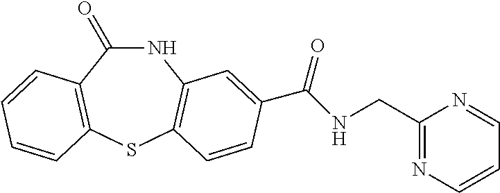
N1C(=O)C2=C(SC3=C1C=C(C(NCC1=NC=CC=N1)=O)C=C3)C=CC=C2
